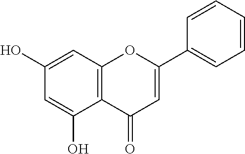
C12=C(C=C(O)C=C1O)OC(C1=CC=CC=C1)=CC2=O
